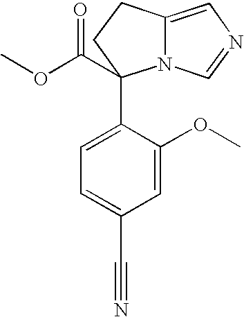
C1=C(OC)C(C2(C(OC)=O)N3C(=CN=C3)CC2)=CC=C1C#N
